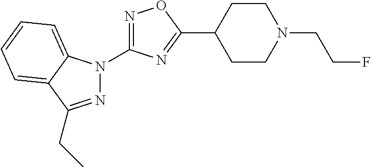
N1=C(N2N=C(CC)C3=CC=CC=C23)N=C(C2CCN(CCF)CC2)O1
